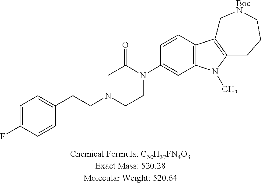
C1=C(F)C=CC(CCN2CC(=O)N(C3=CC4=C(C=C3)C3=C(N4C)CCC[BocN]C3)CC2)=C1
